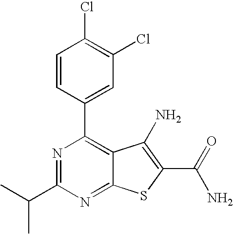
C1=CC(C2=C3C(=NC(C(C)C)=N2)SC(C(N)=O)=C3N)=CC(Cl)=C1Cl
